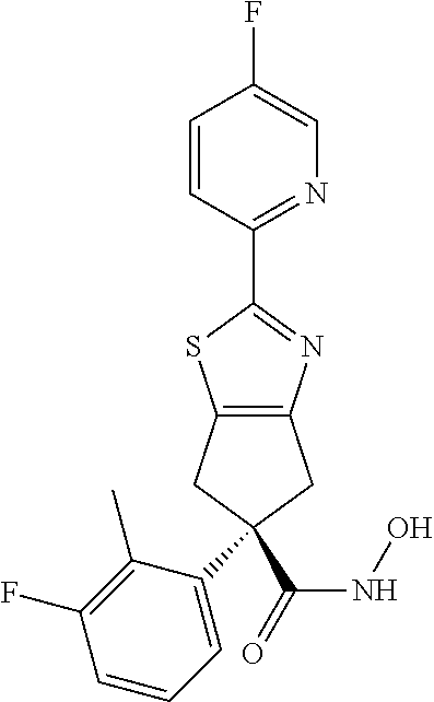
C1=CC(C2=NC3=C(S2)CC(C(NO)=O)(C2=CC=CC(F)=C2C)C3)=NC=C1F
